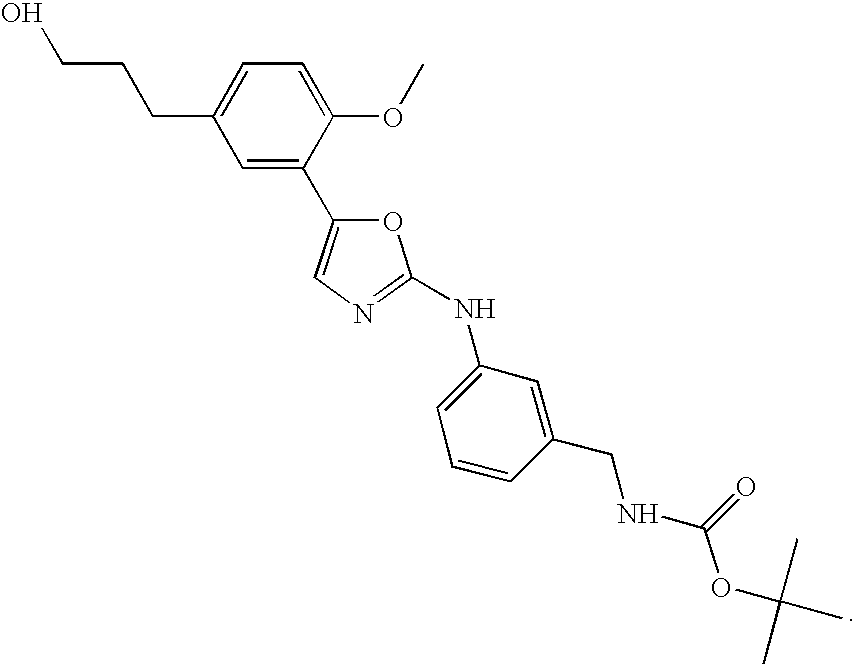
C1=C(CCCO)C=C(C2=CN=C(NC3=CC=CC(CNC(=O)OC(C)(C)C)=C3)O2)C(OC)=C1
